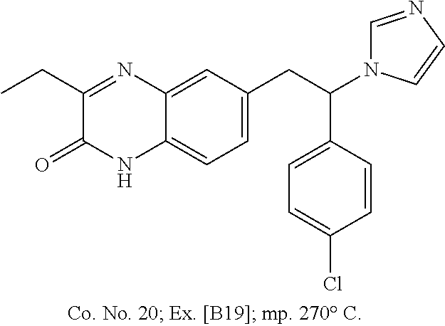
C1(CC)=NC2=CC(CC(N3C=NC=C3)C3=CC=C(Cl)C=C3)=CC=C2NC1=O
